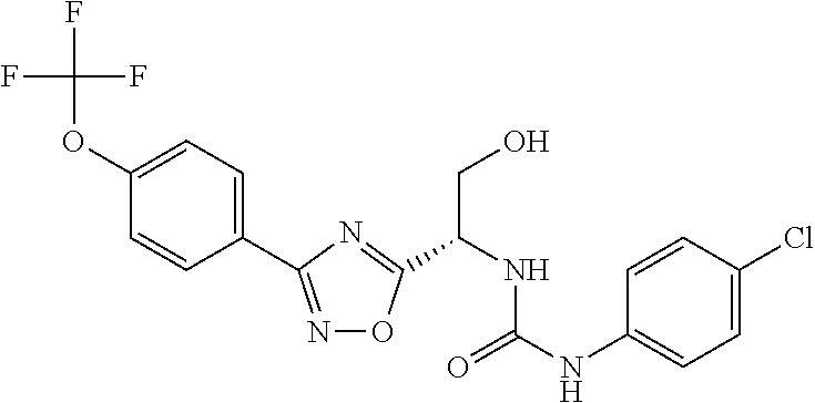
C1=C(OC(F)(F)F)C=CC(C2=NOC(C(CO)NC(=O)NC3=CC=C(Cl)C=C3)=N2)=C1
